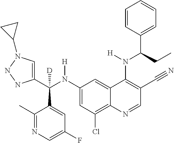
C1(N(C(C2=CN(C3CC3)NN2)(C2=CC(F)=CN=C2C)[D])[H])=CC(Cl)=C2C(=C1)C(N(C(C1=CC=CC=C1)CC)[H])=C(C#N)C=N2
